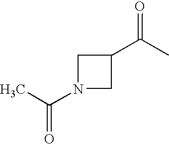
N1(C(C)=O)CC(C(C)=O)C1
